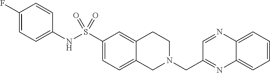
C1(F)=CC=C(NS(C2=CC=C3C(=C2)CCN(CC2=NC4=CC=CC=C4N=C2)C3)(=O)=O)C=C1
